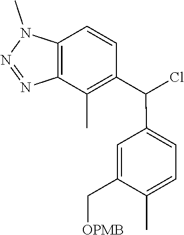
C12=C(C(C)=C(C(C3=CC=C(C)C(C[OPMB])=C3)Cl)C=C1)N=NN2C
